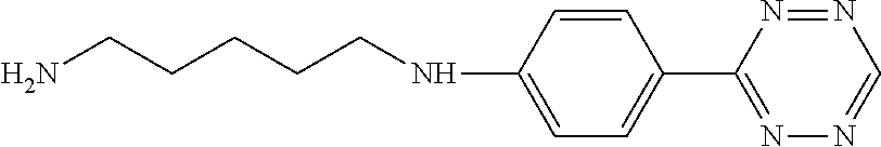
NCCCCCNC1=CC=C(C2=NN=CN=N2)C=C1
